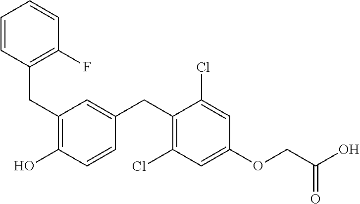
C(C1=C(O)C=CC(CC2=C(Cl)C=C(OCC(O)=O)C=C2Cl)=C1)C1=C(F)C=CC=C1
